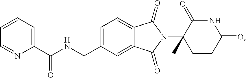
C1=C(CNC(C2=CC=CC=N2)=O)C=C2C(=C1)C(=O)N(C1(C)CCC(=O)NC1=O)C2=O
